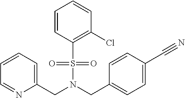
N(S(C1=C(Cl)C=CC=C1)(=O)=O)(CC1=CC=C(C#N)C=C1)CC1=CC=CC=N1
